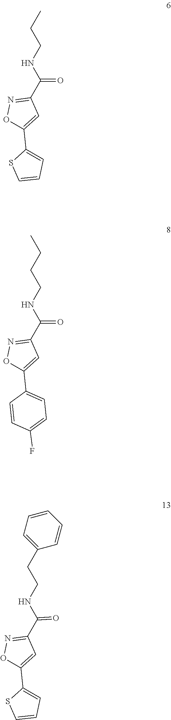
C(=O)(C1=NOC(C2=CC=CS2)=C1)NCCC.C(=O)(C1=NOC(C2=CC=C(F)C=C2)=C1)NCCCC.C(=O)(C1=NOC(C2=CC=CS2)=C1)NCCC1=CC=CC=C1
